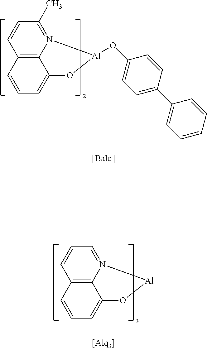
C12=C3N(=C(C)C=C1)[Al](OC1=CC=C(C4=CC=CC=C4)C=C1)OC3=CC=C2.C12=C3N(=CC=C1)[Al]OC3=CC=C2
